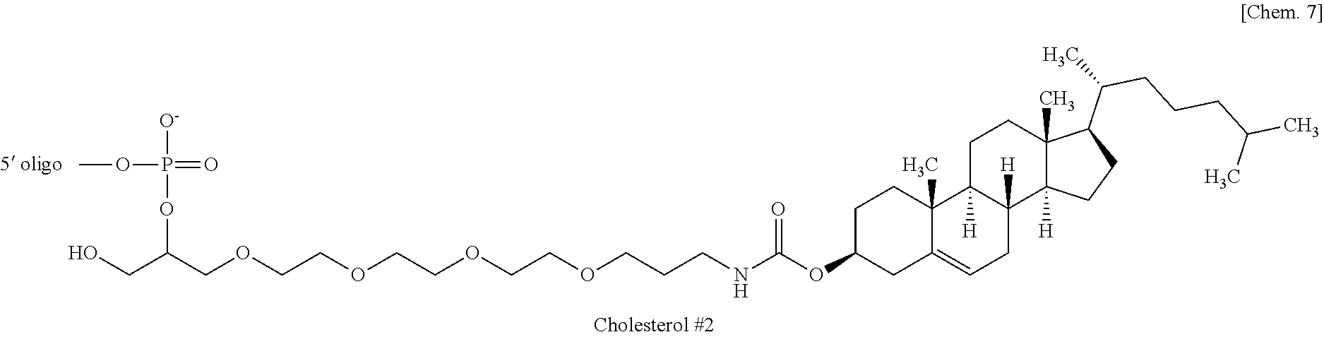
C1C2([H])C([H])(C3([H])C(C)(C1)C(C(C)CCCC(C)C)CC3)CC=C1C2(C)CCC(OC(NCCCOCCOCCOCCOCC(CO)OP(OC)(=O)[O-])=O)C1.[5 oligo]
